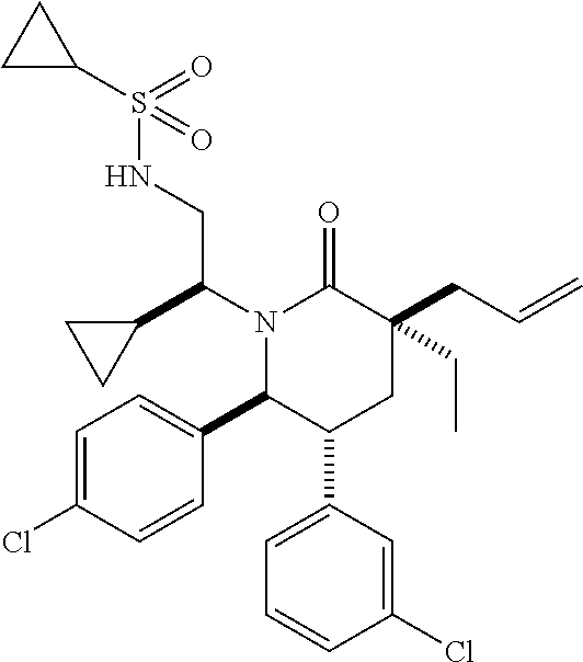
C1=C(Cl)C=CC(C2C(C3=CC=CC(Cl)=C3)CC(CC=C)(CC)C(=O)N2C(CNS(C2CC2)(=O)=O)C2CC2)=C1
